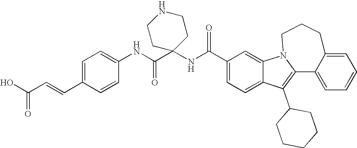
C1(C(NC2(C(NC3=CC=C(C=CC(O)=O)C=C3)=O)CCNCC2)=O)=CC=C2C(=C1)N1CCCC3=CC=CC=C3C1=C2C1CCCCC1
